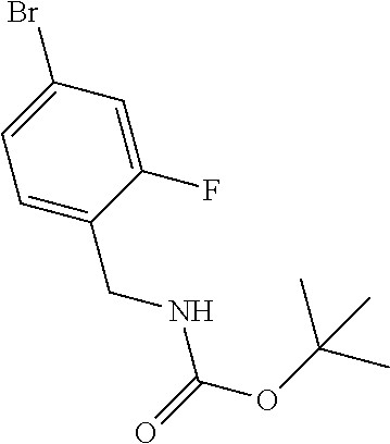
BrC1=CC=C(CNC(OC(C)(C)C)=O)C(F)=C1
